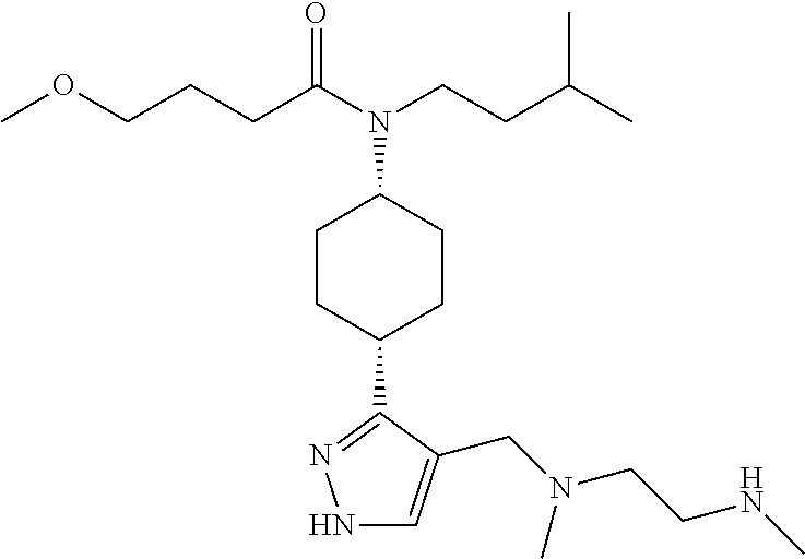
N1C=C(CN(CCNC)C)C(C2CCC(N(C(CCCOC)=O)CCC(C)C)CC2)=N1
